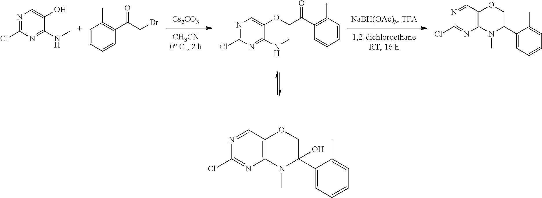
C1(Cl)=NC=C(O)C(NC)=N1.[Cs2CO3].C1=CC=CC(C(CBr)=O)=C1C.C1(Cl)=NC=C(OCC(=O)C2=C(C)C=CC=C2)C(NC)=N1.C1(Cl)=NC2=C(OCC(C3=CC=CC=C3C)N2C)C=N1.C1(Cl)=NC2=C(OCC(C3=CC=CC=C3C)(O)N2C)C=N1
